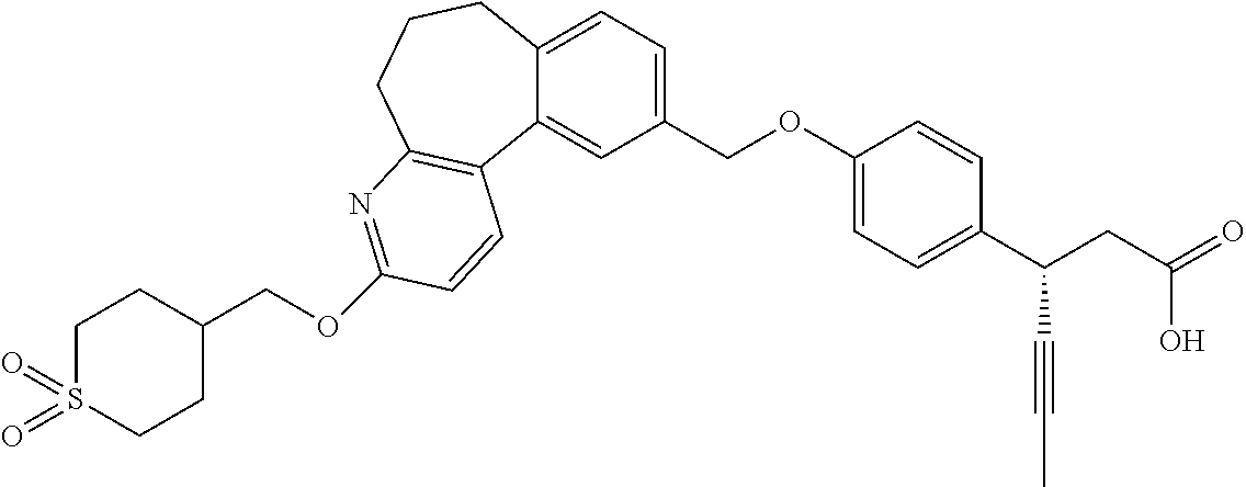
O(C1=NC2=C(C3=CC(COC4=CC=C(C(CC(O)=O)C#CC)C=C4)=CC=C3CCC2)C=C1)CC1CCS(=O)(=O)CC1
